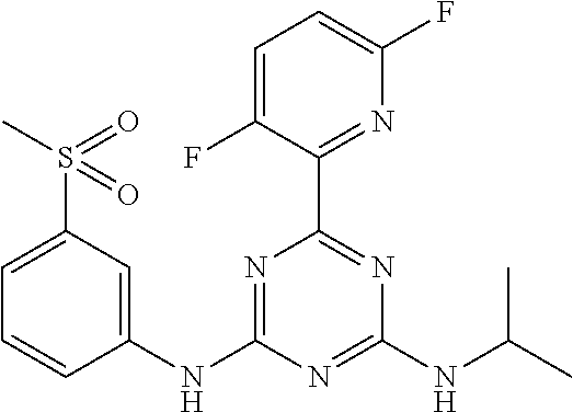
C1(NC2=NC(C3=NC(F)=CC=C3F)=NC(NC(C)C)=N2)=CC(S(C)(=O)=O)=CC=C1
